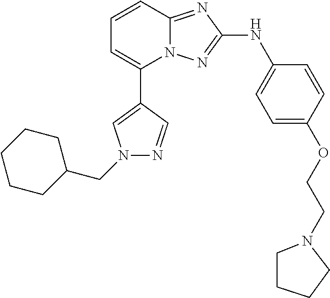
C1=CC2=NC(NC3=CC=C(OCCN4CCCC4)C=C3)=NN2C(C2=CN(CC3CCCCC3)N=C2)=C1
